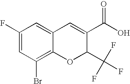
C1=C(F)C=C2C(=C1Br)OC(C(F)(F)F)C(C(=O)O)=C2
